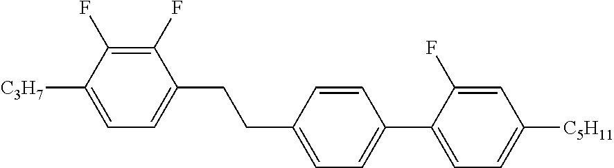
C1(F)=C(F)C([C3H7])=CC=C1CCC1=CC=C(C2=CC=C([C5H11])C=C2F)C=C1
